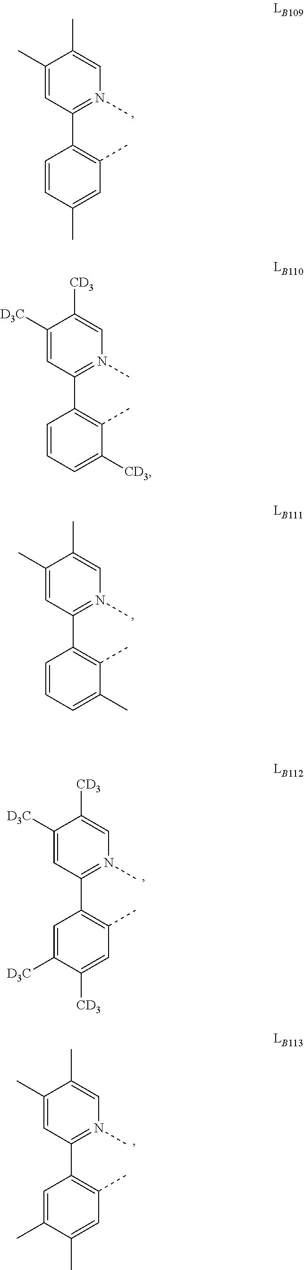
C1(C)=CC(C2=C(C)C(C)=CC=C2)=N(C)C=C1C.C1(C)=CC(C2=C(C)C=C(C)C=C2)=N(C)C=C1C.C1([D3C])=CC(C2=C(C)C([CD3])=CC=C2)=N(C)C=C1[CD3].C1([D3C])=CC(C2=C(C)C=C([CD3])C([D3C])=C2)=N(C)C=C1[CD3].C1(C)=CC(C2=C(C)C=C(C)C(C)=C2)=N(C)C=C1C
